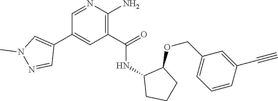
N1=CC(C2=CN(C)N=C2)=CC(C(=O)NC2CCCC2OCC2=CC=CC(C#C)=C2)=C1N
